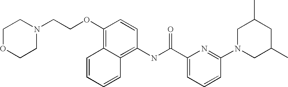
C1OCCN(CCOC2=C3C(=C(NC(C4=CC=CC(N5CC(C)CC(C)C5)=N4)=O)C=C2)C=CC=C3)C1
